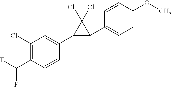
C1(C(F)F)=C(Cl)C=C(C2C(C3=CC=C(OC)C=C3)C2(Cl)Cl)C=C1
